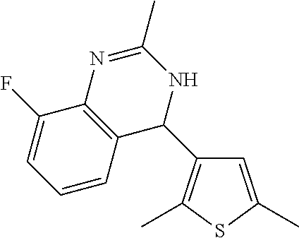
C1=C(C)SC(C)=C1C1NC(C)=NC2=C1C=CC=C2F
